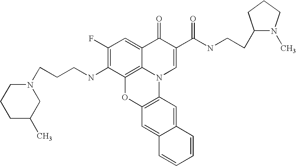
C1(F)=C(NCCCN2CCCC(C)C2)C2=C3C(=C1)C(=O)C(C(=O)NCCC1N(C)CCC1)=CN3C1=C(O2)C=C2C(=C1)C=CC=C2
